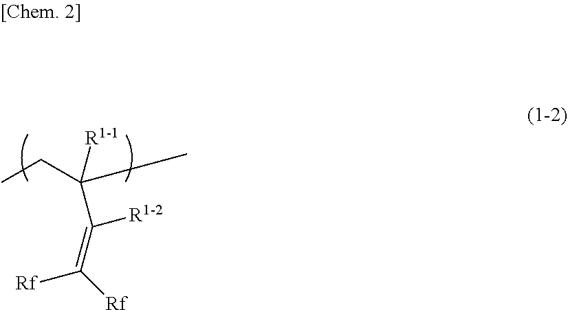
CCC(C)([R1-1])C(=C([Rf])[Rf])[R1-2]
